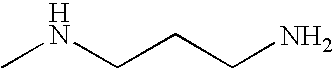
CNCCCN
